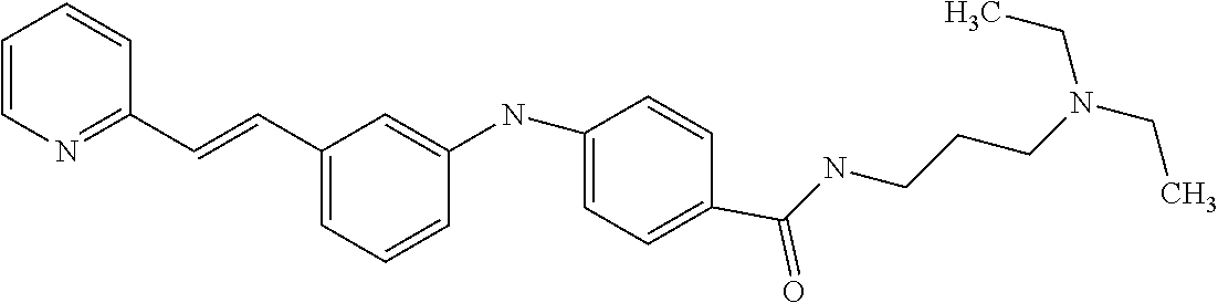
C(C1=NC=CC=C1)=CC1=CC=CC(NC2=CC=C(C(NCCCN(CC)CC)=O)C=C2)=C1
